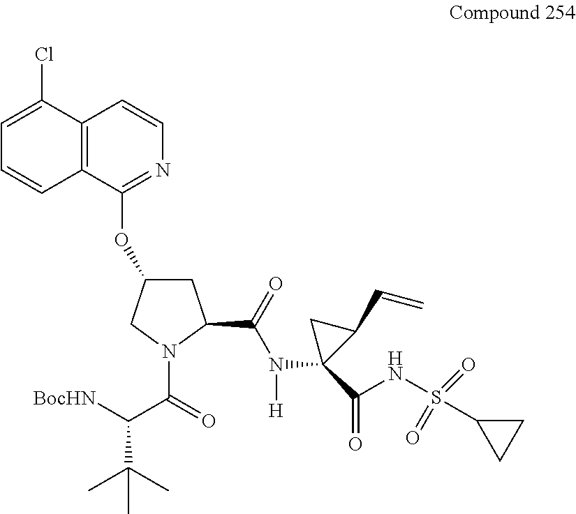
C1(Cl)=CC=CC2=C1C=CN=C2OC1CC(C(N([H])C2(C(NS(C3CC3)(=O)=O)=O)C(C=C)C2)=O)N(C(=O)C([BocHN])C(C)(C)C)C1
